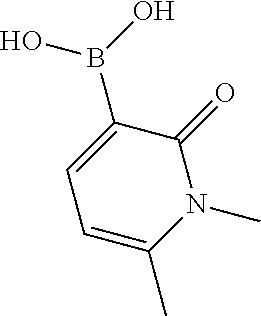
B(C1=CC=C(C)N(C)C1=O)(O)O
